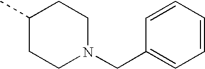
C1=CC=CC=C1CN1CCC(C)CC1
